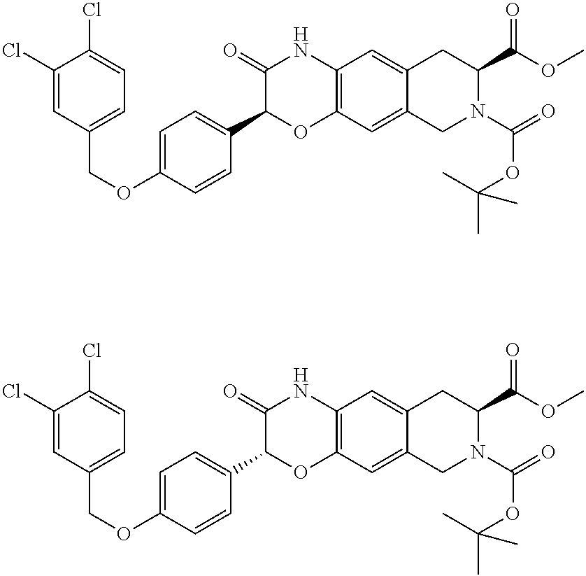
C1(Cl)=CC(COC2=CC=C(C3OC4=C(NC3=O)C=C3C(=C4)CN(C(=O)OC(C)(C)C)C(C(OC)=O)C3)C=C2)=CC=C1Cl.C1(Cl)=CC(COC2=CC=C(C3OC4=C(NC3=O)C=C3C(=C4)CN(C(=O)OC(C)(C)C)C(C(OC)=O)C3)C=C2)=CC=C1Cl
